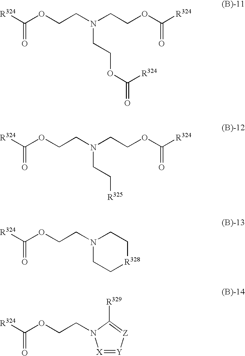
[R324]C(OCCN(CCOC(=O)[R324])CCOC([R324])=O)=O.[R324]C(OCCN(CCOC(=O)[R324])CC[R325])=O.[R324]C(OCCN1CC[R328]CC1)=O.[R324]C(OCCN1[X]=[Y][Z]=C1[R329])=O
